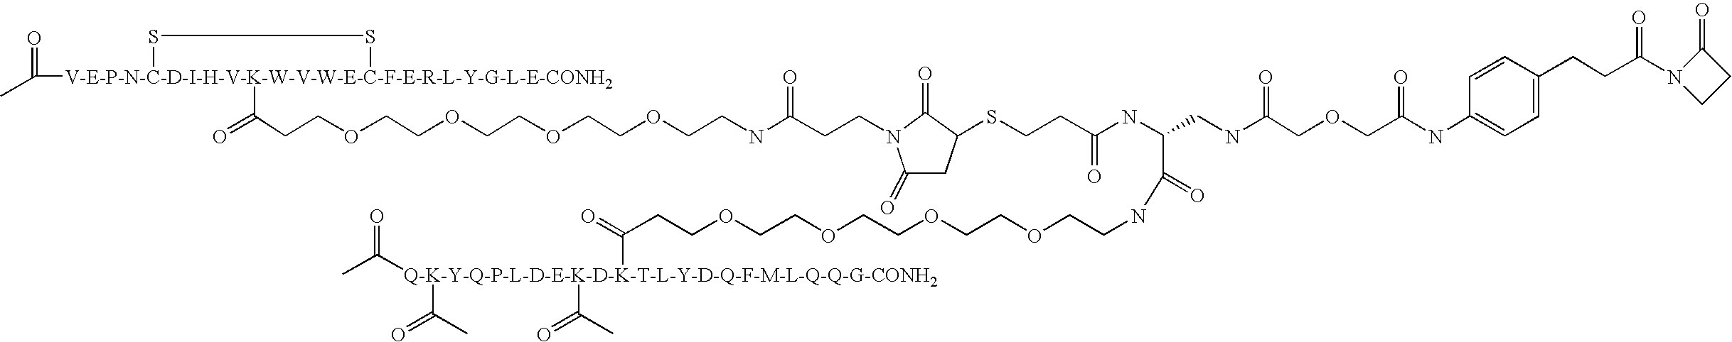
CC([V-E-P-N-C-D-I-H-V-K-W-V-W-E-C-F-E-R-L-Y-G-L-E-CONH2]1(C(CCOCCOCCOCCOCCNC(CCN2C(=O)CC(SCCC(NC(C(NCCOCCOCCOCCOCCC([Q-K-Y-Q-P-L-D-E-K-D-K-T-L-Y-D-Q-F-M-L-Q-Q-G-CONH2](C(=O)C)(C(=O)C)C(=O)C)=O)=O)CNC(COCC(NC3=CC=C(CCC(=O)N4CCC4=O)C=C3)=O)=O)=O)C2=O)=O)=O)SS1)=O
